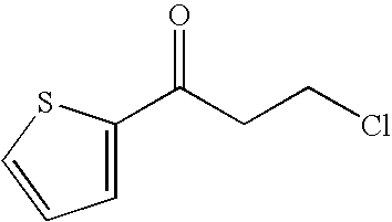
C1=C(C(CCCl)=O)SC=C1
